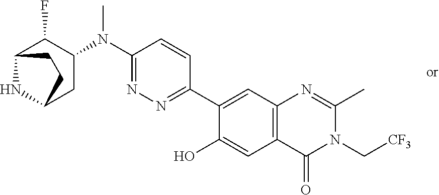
C1(C2=NN=C(N(C3C(F)C4NC(C3)CC4)C)C=C2)=CC2=C(C=C1O)C(=O)N(C[CF3])C(C)=N2
